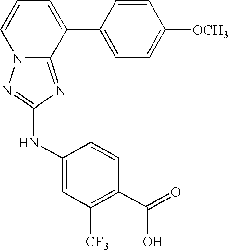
C1=CC=C(C2=CC=C([OCH3])C=C2)C2=NC(NC3=CC([CF3])=C(C(=O)O)C=C3)=NN12
